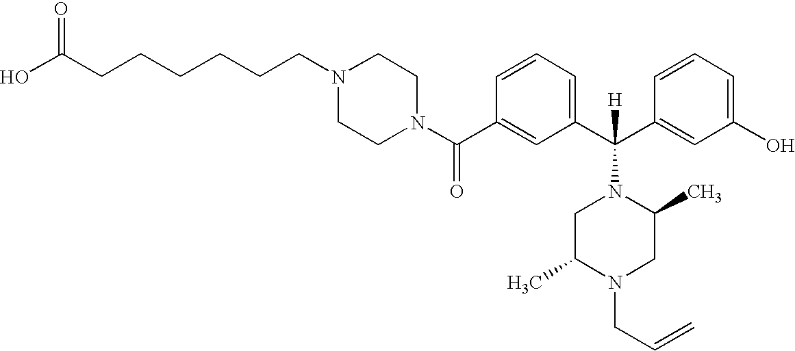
C1(C(N2CCN(CCCCCCC(O)=O)CC2)=O)=CC(C(C2=CC(O)=CC=C2)([H])N2CC(C)N(CC=C)CC2C)=CC=C1
